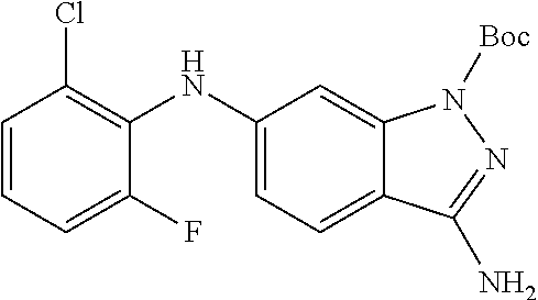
C1=CC=C(F)C(NC2=CC=C3C(=C2)N([Boc])N=C3N)=C1Cl
